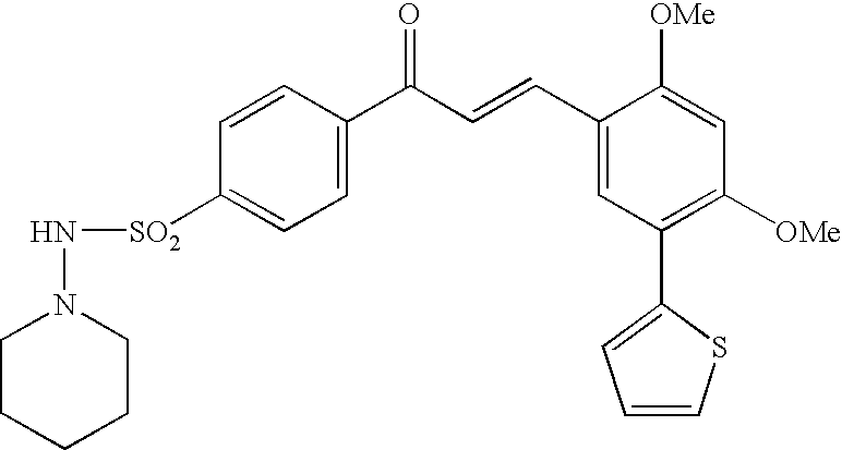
C1=C([SO2]NN2CCCCC2)C=CC(C(C=CC2=CC(C3=CC=CS3)=C([OMe])C=C2[OMe])=O)=C1
